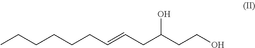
CCCCCCC=CCC(CCO)O
